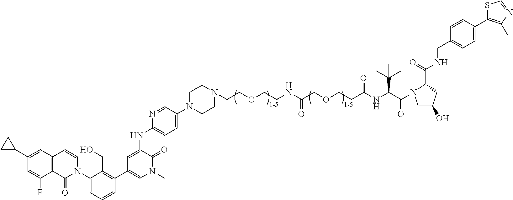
C12=C(C=C(C3CC3)C=C1F)C=CN(C1=CC=CC(C3=CN(C)C(=O)C(NC4=CC=C(N5CCN(CCOCCNC(COCCC(NC(C(N6CC(O)CC6C(NCC6=CC=C(C7=C(C)N=CS7)C=C6)=O)=O)C(C)(C)C)=O)=O)CC5)C=N4)=C3)=C1CO)C2=O
